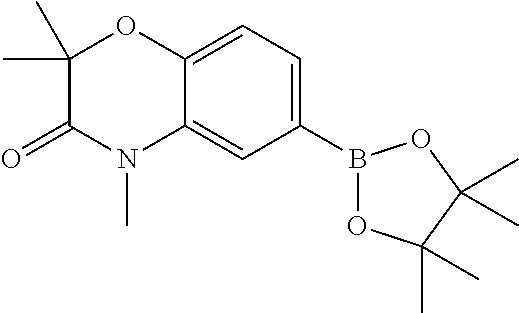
C1(B2OC(C)(C)C(C)(C)O2)=CC=C2C(=C1)N(C)C(=O)C(C)(C)O2
